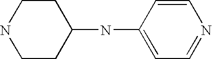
C1C(NC2=CC=NC=C2)CCNC1
